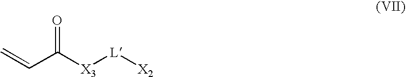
C=CC([X3][L][X2])=O
